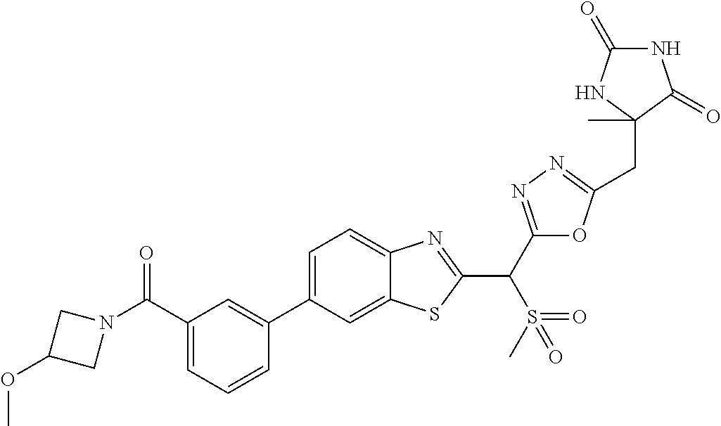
C1=CC=C(C(N2CC(OC)C2)=O)C=C1C1=CC=C2C(=C1)SC(C(C1=NN=C(CC3(C)NC(=O)NC3=O)O1)S(C)(=O)=O)=N2
